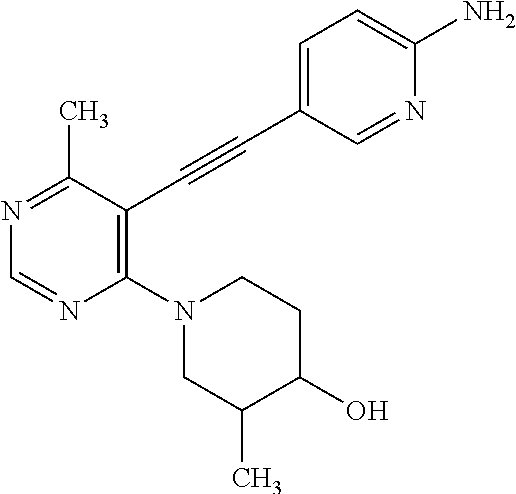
N1=C(C)C(C#CC2=CC=C(N)N=C2)=C(N2CC(C)C(O)CC2)N=C1
